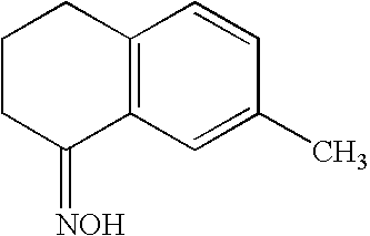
C1CC(=[NOH])C2=C(C1)C=CC(C)=C2
